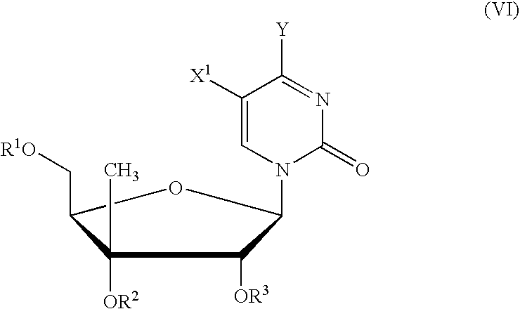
C1([OR2])(C)C(C[R1O])OC(N2C(=O)N=C([Y])C([X1])=C2)C1[OR3]
